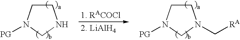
C1CN([PG])CN1.C1CN([PG])CN1C[RA]
